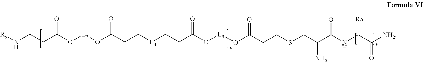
N(CCC(O[L3]OC(CC[L4]CCC(O[L3]OC(CCSCC(C(=O)NC(C([NH2])=O)[Ra])N)=O)=O)=O)=O)[Ry]
